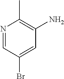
N1=CC(Br)=CC(N)=C1C
